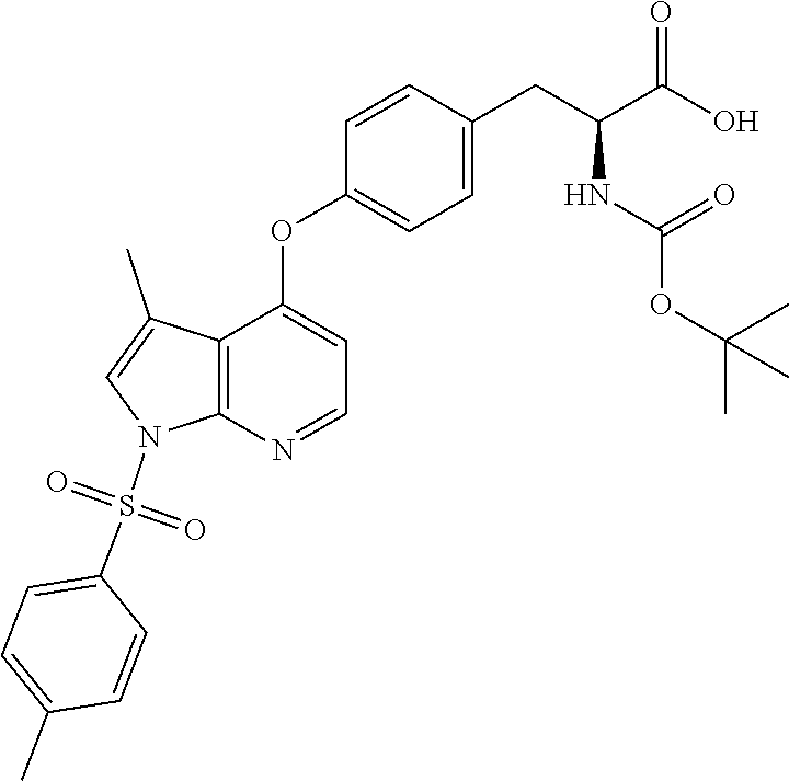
C12=C(N=CC=C1OC1=CC=C(CC(C(O)=O)NC(OC(C)(C)C)=O)C=C1)N(S(C1=CC=C(C)C=C1)(=O)=O)C=C2C
